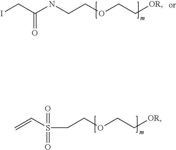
ICC(NCCOCC[OR])=O.C=CS(=O)(=O)CCOCC[OR]
